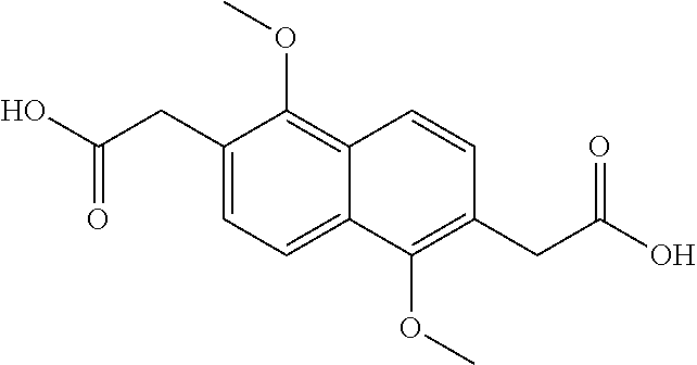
C1(CC(O)=O)=C(OC)C2=CC=C(CC(O)=O)C(OC)=C2C=C1
